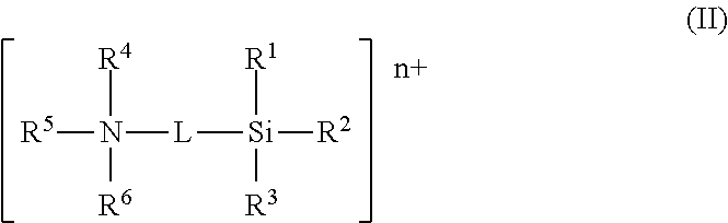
[R5]N([L][Si]([R2])([R1])[R3])([R4])[R6]
